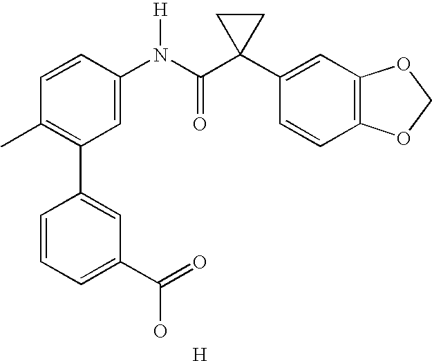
C1=CC(N(C(C2(C3=CC4=C(C=C3)OCO4)CC2)=O)[H])=CC(C2=CC(C(O)=O)=CC=C2)=C1C.[H]
